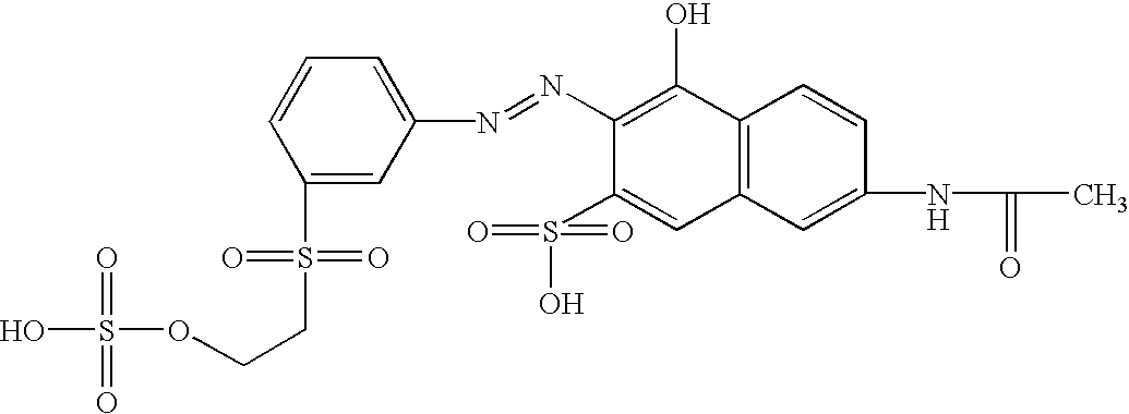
C1=CC=C(N=NC2=C(O)C3=C(C=C2S(=O)(=O)O)C=C(NC(=O)C)C=C3)C=C1S(=O)(=O)CCOS(O)(=O)=O
